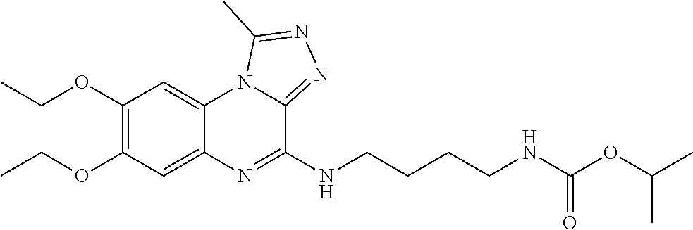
C1(OCC)=C(OCC)C=C2C(=C1)N1C(=NN=C1C)C(NCCCCNC(OC(C)C)=O)=N2
